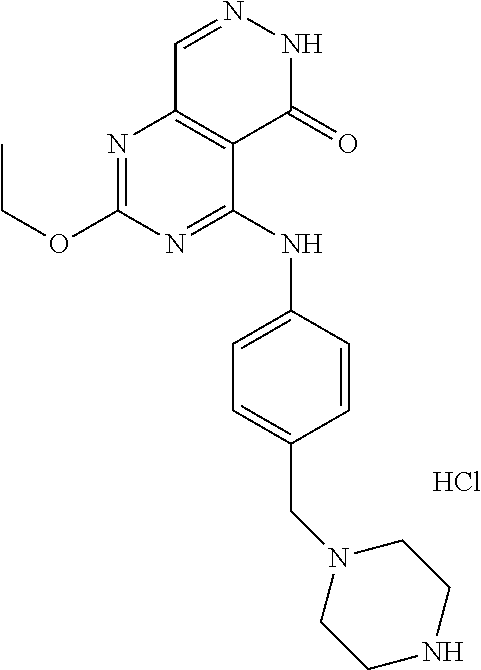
Cl.N1=C(OCC)N=C(NC2=CC=C(CN3CCNCC3)C=C2)C2=C1C=NNC2=O
